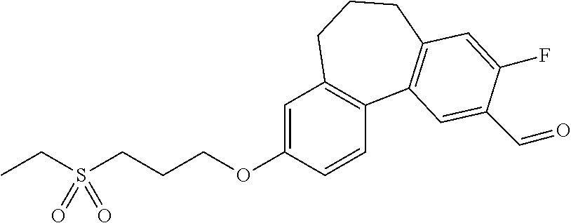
C1=C(OCCCS(CC)(=O)=O)C=CC2=C1CCCC1=C2C=C(C=O)C(F)=C1
